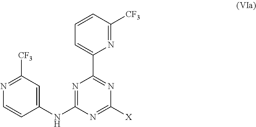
N1=C([CF3])C=CC=C1C1=NC([X])=NC(NC2=CC([CF3])=NC=C2)=N1
